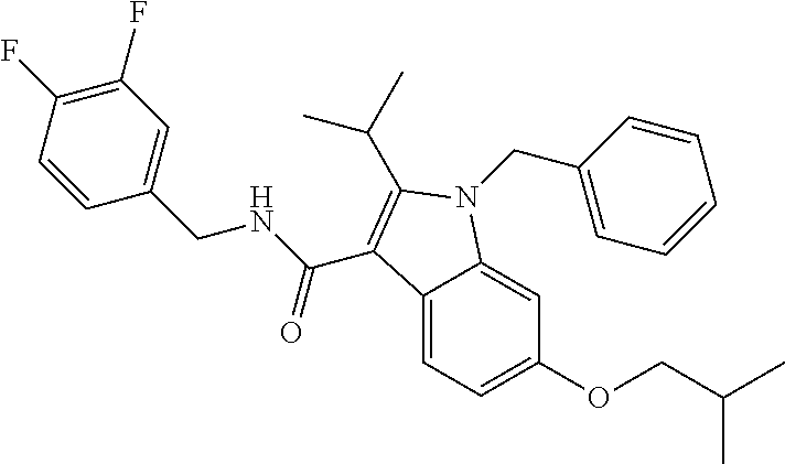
C12=CC=C(OCC(C)C)C=C1N(CC1=CC=CC=C1)C(C(C)C)=C2C(NCC1=CC(F)=C(F)C=C1)=O
